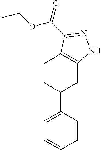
C1CC(C2=CC=CC=C2)CC2=C1C(C(OCC)=O)=NN2
